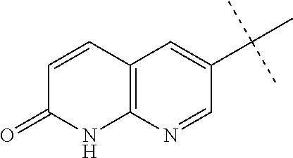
C1=CC2=C(NC1=O)N=CC(C(C)(C)C)=C2
